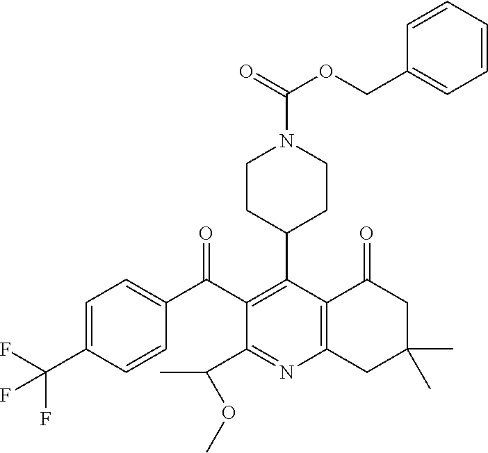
C1=C(C(F)(F)F)C=CC(C(C2=C(C3CCN(C(=O)OCC4=CC=CC=C4)CC3)C3=C(N=C2C(C)OC)CC(C)(C)CC3=O)=O)=C1
